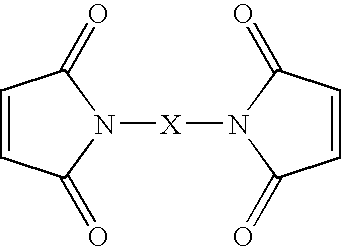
C1=CC(=O)N([X]N2C(=O)C=CC2=O)C1=O
